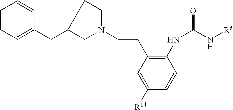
C1([R14])=CC(CCN2CCC(CC3=CC=CC=C3)C2)=C(NC(N[R3])O)C=C1
